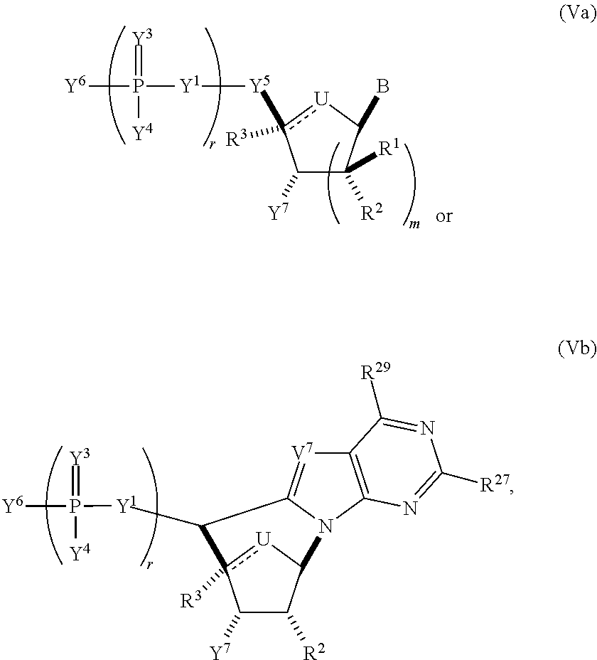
[Y5]([Y1]P([Y4])(=[Y3])[Y6])c1([R3])[U]C(B)C([R1])([R2])C1[Y7].C1([Y1]P([Y4])(=[Y3])[Y6])c2([R3])[U]C(C([R2])C2[Y7])N2C1=[V7]C1=C2N=C([R27])N=C1[R29]
